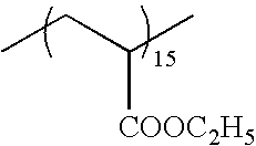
CCC(C)[COOC2H5]
